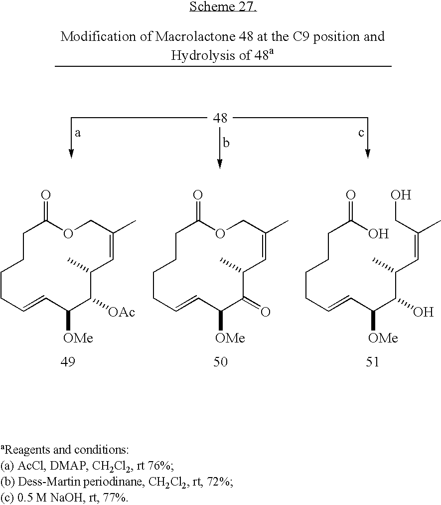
C1C(=O)OCC(C)=CC(C)C([OAc])C([OMe])C=CCCC1.C1C(=O)OCC(C)=CC(C)C(=O)C([OMe])C=CCCC1.C(C(O)=O)CCCC=CC(C(C(C=C(CO)C)C)O)[OMe]
